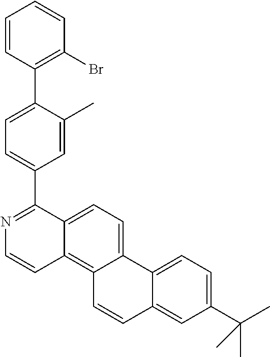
C1=C(C2=C(Br)C=CC=C2)C(C)=CC(C2=NC=CC3=C4C(=CC=C23)C2=CC=C(C(C)(C)C)C=C2C=C4)=C1
